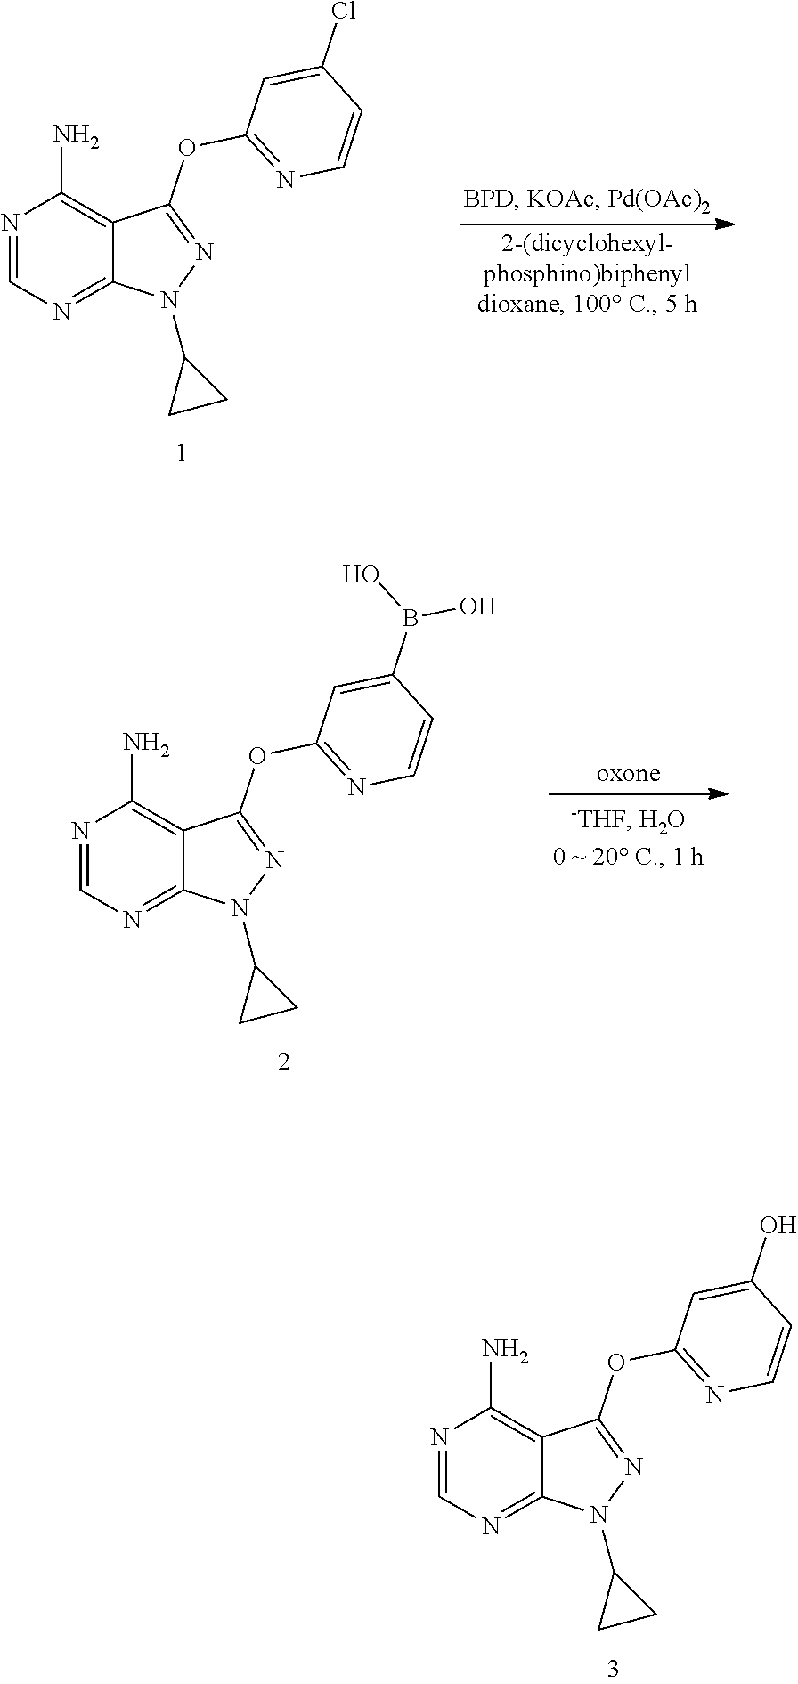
N1=CN=C2C(=C1N)C(OC1=NC=CC(O)=C1)=NN2C1CC1.N1=CN=C2C(=C1N)C(OC1=NC=CC(Cl)=C1)=NN2C1CC1.N1=CN=C2C(=C1N)C(OC1=NC=CC(B(O)O)=C1)=NN2C1CC1
